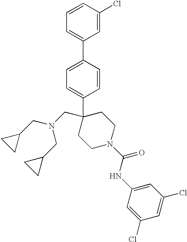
C1=CC(C2=CC=CC(Cl)=C2)=CC=C1C1(CN(CC2CC2)CC2CC2)CCN(C(NC2=CC(Cl)=CC(Cl)=C2)=O)CC1
